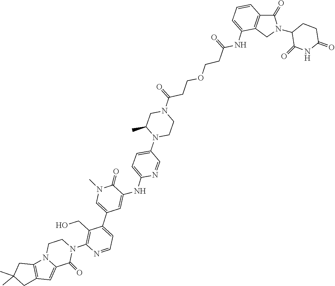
C12=C(CC(C)(C)C1)C=C1C(=O)N(C3=C(CO)C(C4=CN(C)C(=O)C(NC5=CC=C(N6CCN(C(=O)CCOCCC(=O)NC7=CC=CC8=C7CN(C7C(=O)NC(=O)CC7)C8=O)CC6C)C=N5)=C4)=CC=N3)CCN21
